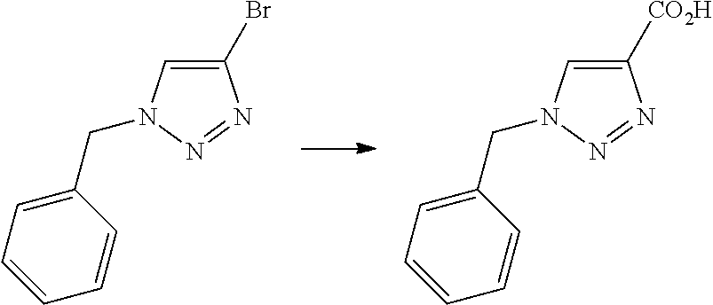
C1(Br)=CN(CC2=CC=CC=C2)N=N1.C1([CO2H])=CN(CC2=CC=CC=C2)N=N1
